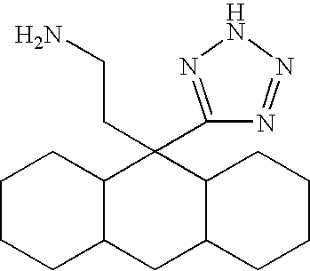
C1CCC2C(C1)C(CCN)(C1=NNN=N1)C1C(C2)CCCC1
